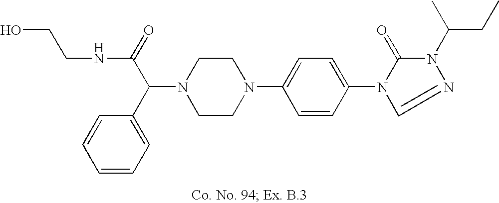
N1(C(C2=CC=CC=C2)C(=O)NCCO)CCN(C2=CC=C(N3C(=O)N(C(CC)C)N=C3)C=C2)CC1
